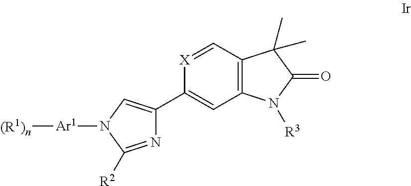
C12=C(C=[X]C(C3=CN([Ar1][(R1)n])C([R2])=N3)=C1)C(C)(C)C(=O)N2[R3]
